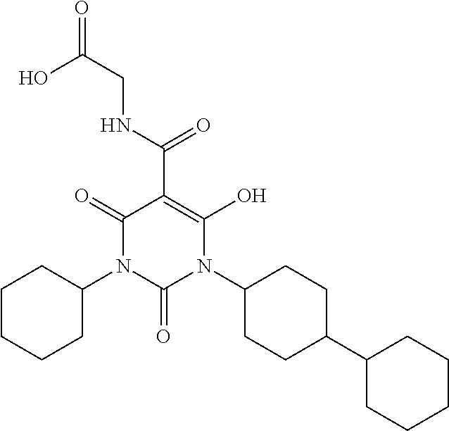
OC(CNC(=O)C1=C(O)N(C2CCC(C3CCCCC3)CC2)C(=O)N(C2CCCCC2)C1=O)=O
